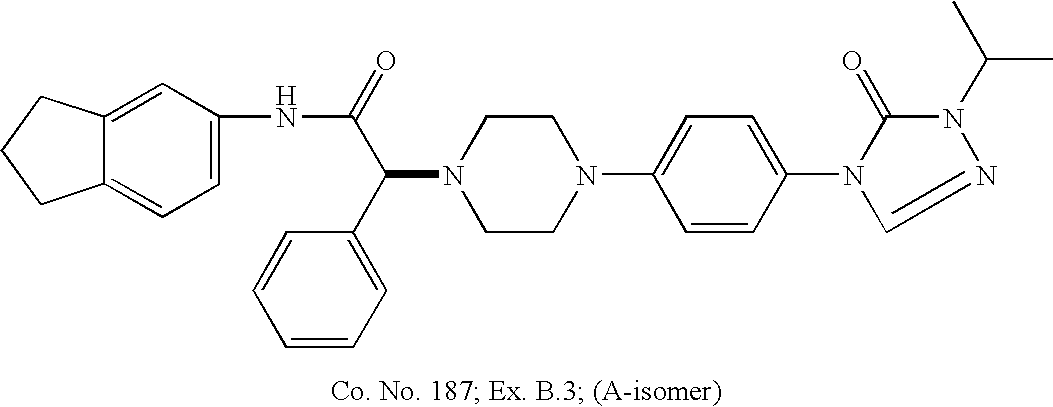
N1(C(C2=CC=CC=C2)C(=O)NC2=CC=C3C(=C2)CCC3)CCN(C2=CC=C(N3C(=O)N(C(C)C)N=C3)C=C2)CC1
